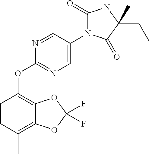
C1=CC(C)=C2C(=C1OC1=NC=C(N3C(=O)NC(CC)(C)C3=O)C=N1)OC(F)(F)O2
